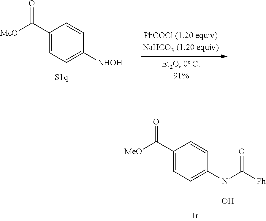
C1(C([MeO])=O)=CC=C(N(C([Ph])=O)O)C=C1.C1=C(C([MeO])=O)C=CC([NHOH])=C1
